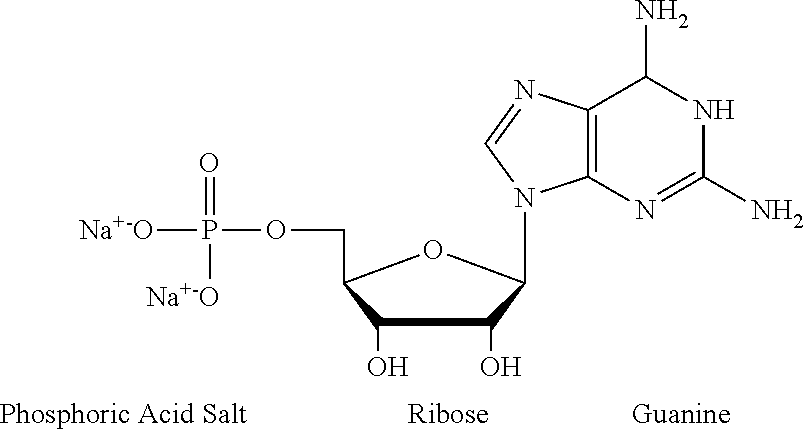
N1C(N)=NC2=C(C1N)N=CN2C1C(O)C(O)C(COP([Na+-O])(=O)[Na+-O])O1
